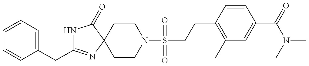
N1C(CC2=CC=CC=C2)=NC2(C1=O)CCN(S(CCC1=C(C)C=C(C(=O)N(C)C)C=C1)(=O)=O)CC2
